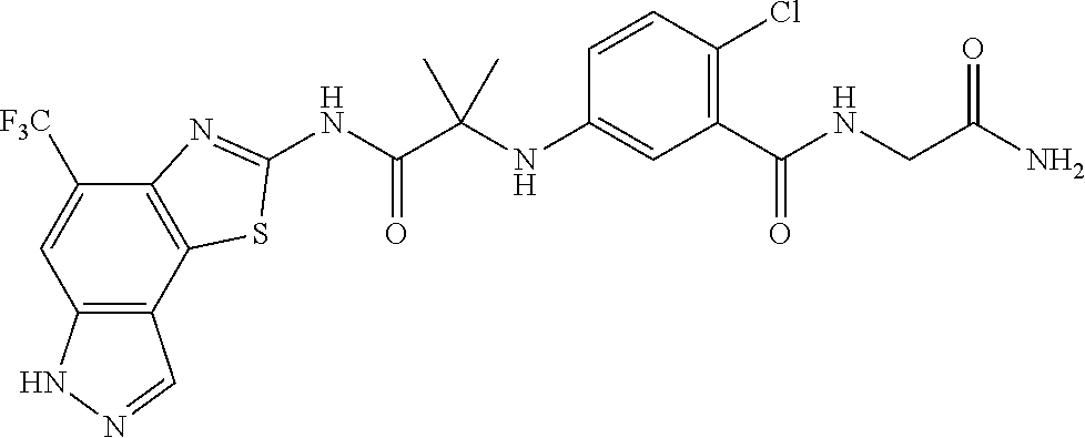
C12=C(C3=C(C([F3C])=C1)N=C(NC(C(NC1=CC(C(NCC(N)=O)=O)=C(Cl)C=C1)(C)C)=O)S3)C=NN2
